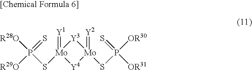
[Y3]1[Mo](SP(=S)([R28O])[R29O])(=[Y1])[Y4][Mo]1(SP(=S)([OR31])[OR30])=[Y2]
